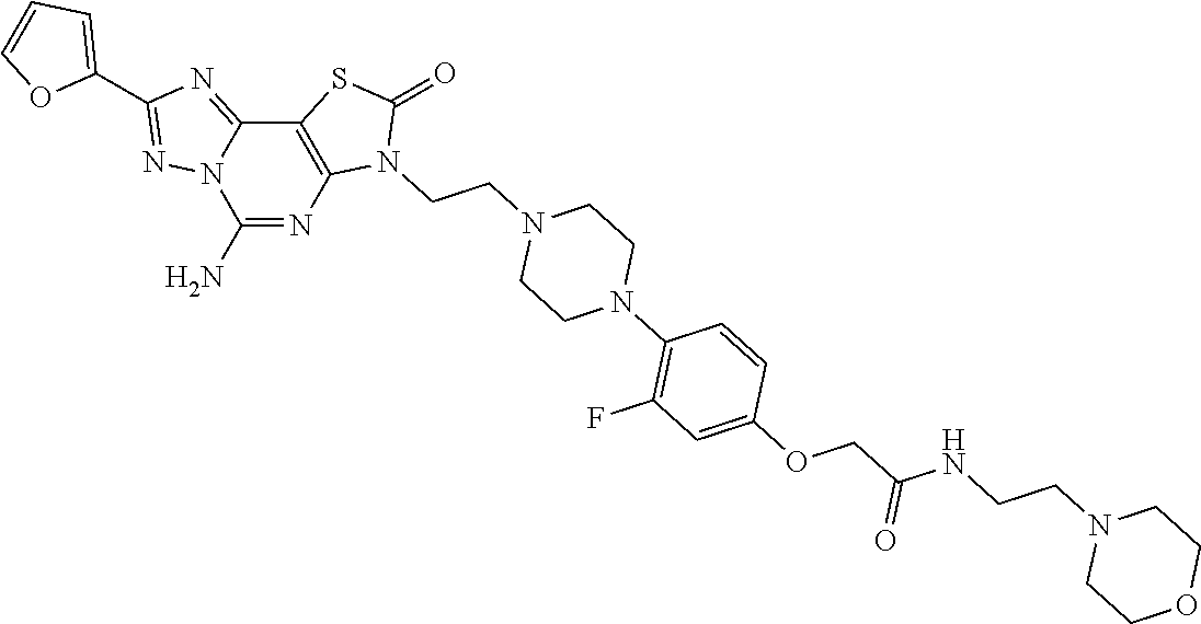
C1(N)=NC2=C(C3=NC(C4=CC=CO4)=NN13)SC(=O)N2CCN1CCN(C2=C(F)C=C(OCC(NCCN3CCOCC3)=O)C=C2)CC1
